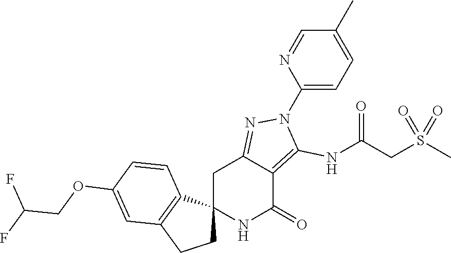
C12(NC(=O)C3=C(NC(CS(C)(=O)=O)=O)N(C4=CC=C(C)C=N4)N=C3C1)CCC1=C2C=CC(OCC(F)F)=C1
